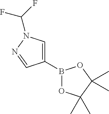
C1(B2OC(C)(C)C(C)(C)O2)=CN(C(F)F)N=C1
